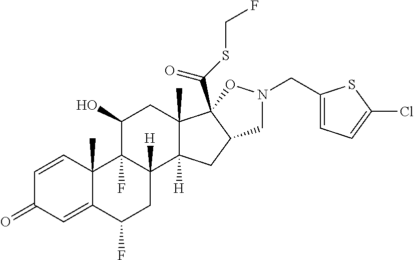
C1=CC2(C)C(=CC1=O)C(F)CC1([H])C2(F)C(O)CC2(C)C1([H])CC1C2(C(SCF)=O)ON(CC2=CC=C(Cl)S2)C1
